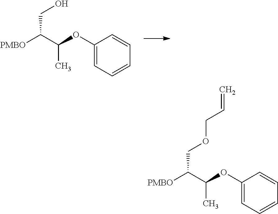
C(C(C(OC1=CC=CC=C1)C)[PMBO])O.C(C(C(OC1=CC=CC=C1)C)[PMBO])OCC=C
